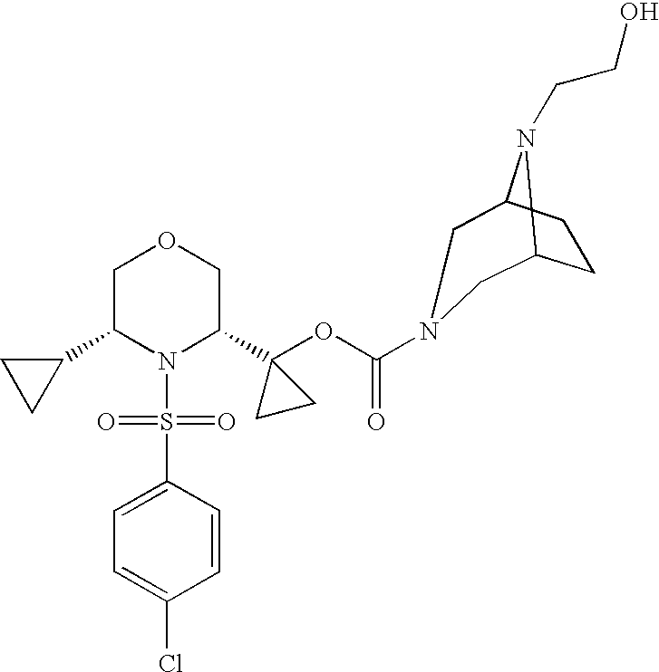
C1(C2N(S(=O)(=O)C3=CC=C(Cl)C=C3)C(C3(OC(=O)N4CC5CCC(N5CCO)C4)CC3)COC2)CC1
